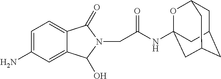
C1=C(N)C=C2C(=C1)C(=O)N(CC(NC13OC4CC(CC(C1)C4)C3)=O)C2O
